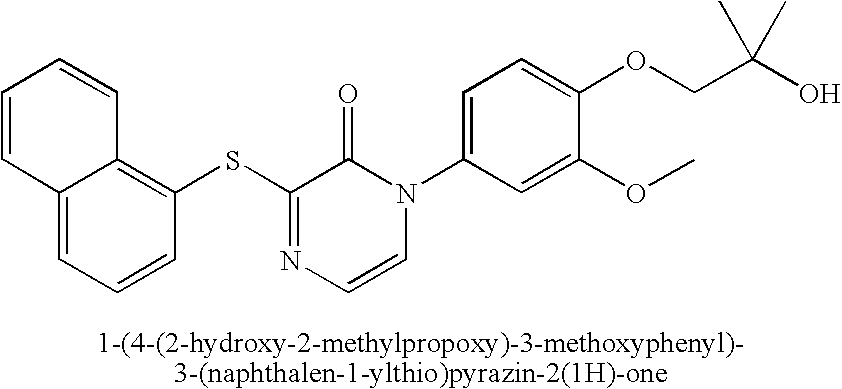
S(C1=NC=CN(C2=CC=C(OCC(O)(C)C)C(OC)=C2)C1=O)C1=C2C(=CC=C1)C=CC=C2
